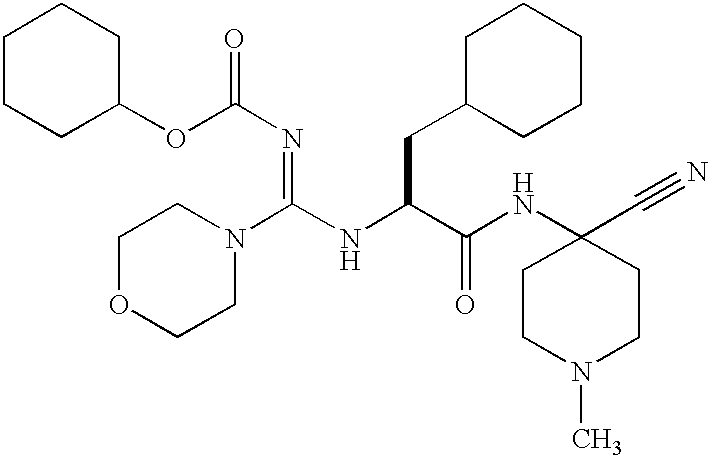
C1OCCN(C(NC(C(NC2(C#N)CCN(C)CC2)=O)CC2CCCCC2)=NC(OC2CCCCC2)=O)C1
